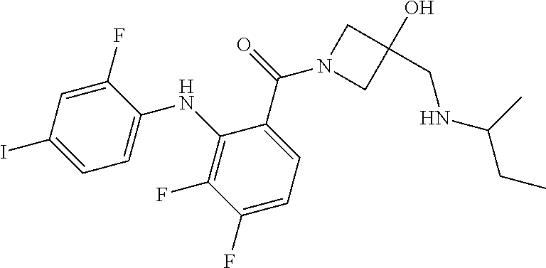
C1(F)=CC(I)=CC=C1NC1=C(F)C(F)=CC=C1C(=O)N1CC(O)(CNC(CC)C)C1
